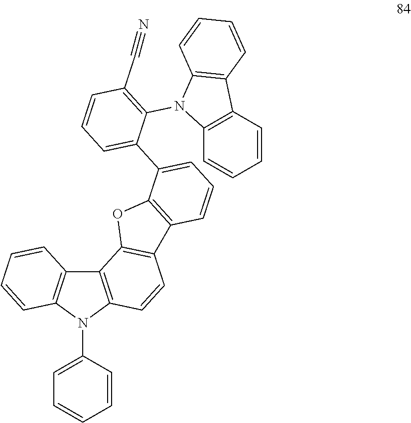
C12=C(N(C3=CC=CC=C3)C3=C1C1=C(C=C3)C3=C(O1)C(C1=CC=CC(C#N)=C1N1C4=C(C=CC=C4)C4=C1C=CC=C4)=CC=C3)C=CC=C2
